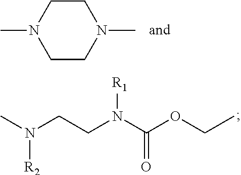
C1CN(C)CCN1C.CN(CCN([R1])C(=O)OCC)[R2]
